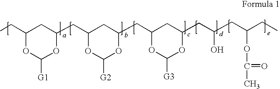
C1(CC)OC([G1])OC(CC2OC([G2])OC(CC3OC([G3])OC(CC(O)CC(OC(=O)C)CC)C3)C2)C1
